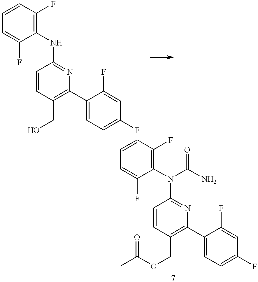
C1=CC(CO)=C(C2=CC=C(F)C=C2F)N=C1NC1=C(F)C=CC=C1F.C1=CC(COC(C)=O)=C(C2=CC=C(F)C=C2F)N=C1N(C1=C(F)C=CC=C1F)C(N)=O
